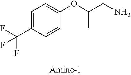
C1=C(C(F)(F)F)C=CC(OC(CN)C)=C1
